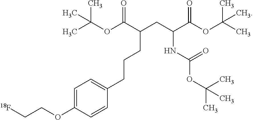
CC(OC(C(CC(C(OC(C)(C)C)=O)NC(OC(C)(C)C)=O)CCCC1=CC=C(OCC[18F])C=C1)=O)(C)C
